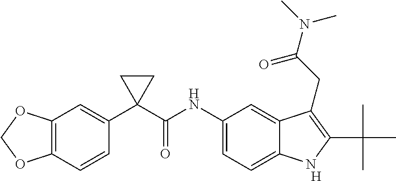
[H].C12=C(C=CC(C3(C(NC4=CC=C5C(=C4)C(CC(N(C)C)=O)=C(C(C)(C)C)N5)=O)CC3)=C1)OCO2
